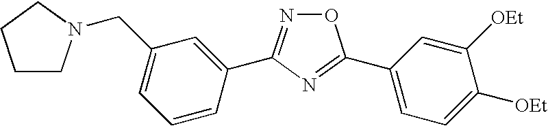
O1N=C(C2=CC(CN3CCCC3)=CC=C2)N=C1C1=CC=C([OEt])C([OEt])=C1
